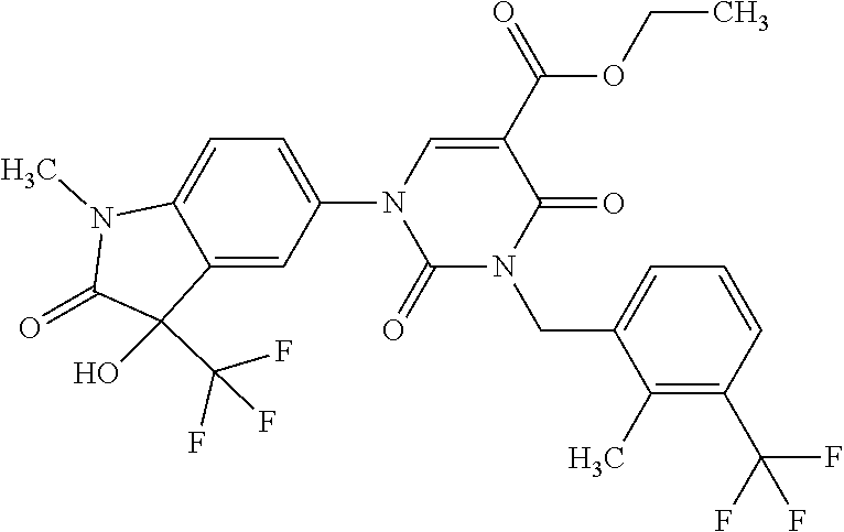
C12=CC(N3C(=O)N(CC4=CC=CC(C(F)(F)F)=C4C)C(=O)C(C(OCC)=O)=C3)=CC=C1N(C)C(=O)C2(O)C(F)(F)F
